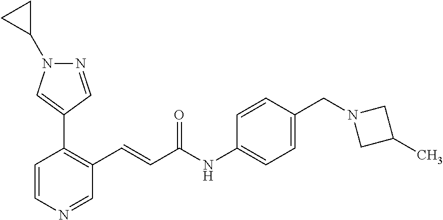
C1=CN=CC(C=CC(NC2=CC=C(CN3CC(C)C3)C=C2)=O)=C1C1=CN(C2CC2)N=C1
